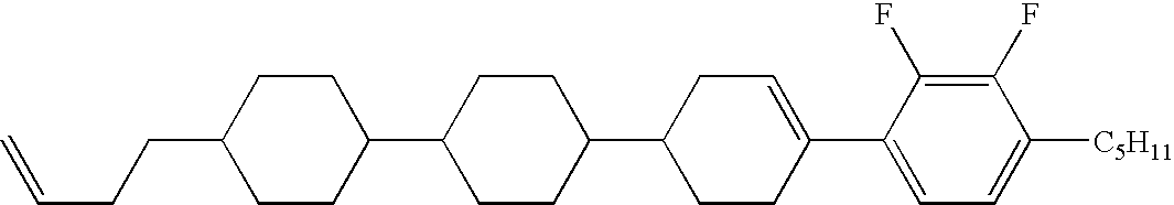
C1(F)=C(F)C(C2=CCC(C3CCC(C4CCC(CCC=C)CC4)CC3)CC2)=CC=C1[C5H11]
